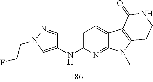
C1=NN(CCF)C=C1NC1=CC=C2C(=N1)N(C)C1=C2C(=O)NCC1
